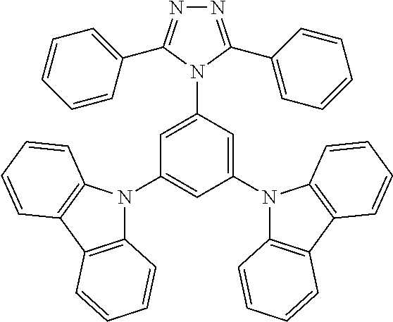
N1=C(C2=CC=CC=C2)N(C2=CC(N3C4=C(C5=C3C=CC=C5)C=CC=C4)=CC(N3C4=C(C5=C3C=CC=C5)C=CC=C4)=C2)C(C2=CC=CC=C2)=N1
